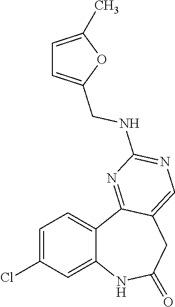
C12=CC(Cl)=CC=C1C1=NC(NCC3=CC=C(C)O3)=NC=C1CC(=O)N2
